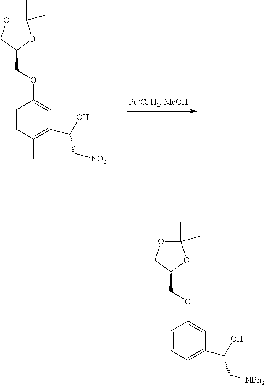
C1=CC(C)=C(C(C[NO2])O)C=C1OCC1OC(C)(C)OC1.C1=CC(C)=C(C(C[NBn2])O)C=C1OCC1OC(C)(C)OC1
